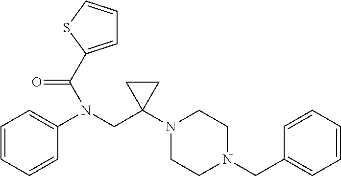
C1=CC=CC(N(CC2(N3CCN(CC4=CC=CC=C4)CC3)CC2)C(=O)C2=CC=CS2)=C1
